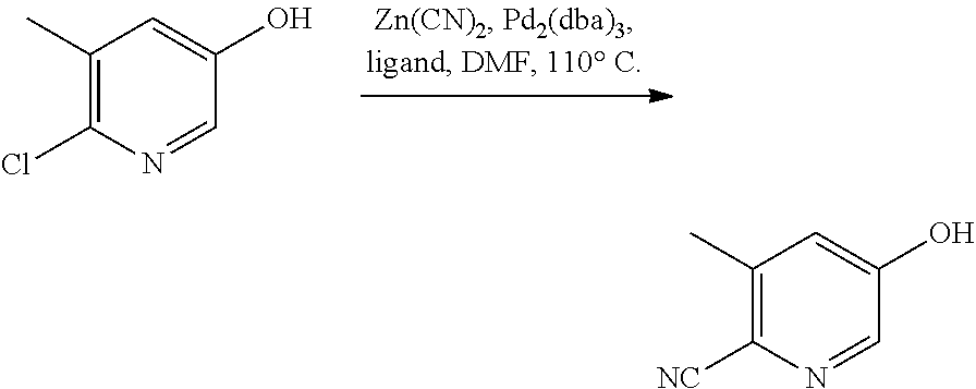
C1(C)=C(Cl)N=CC(O)=C1.C1(C)=C([NC])N=CC(O)=C1
